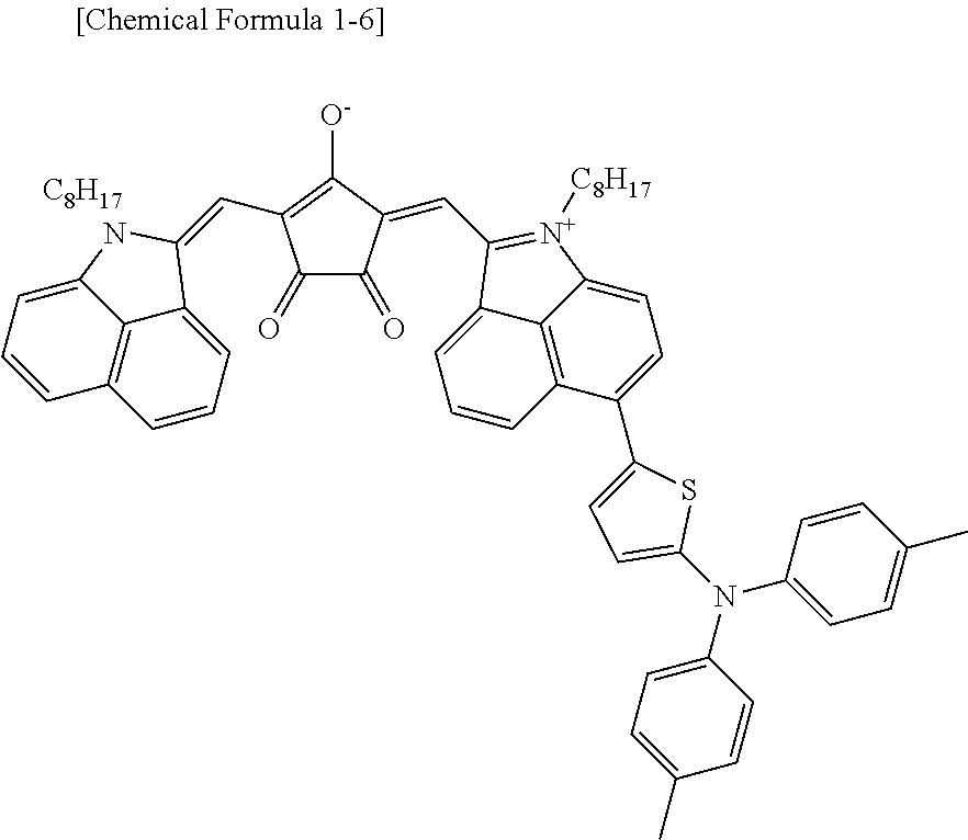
C12=C3C(=CC=C1)NC(=CC1=C([O-])C(=CC4=[N+]([C8H17])C5=CC=C(C6=CC=C(N(C7=CC=C(C)C=C7)C7=CC=C(C)C=C7)S6)C6=C5C4=CC=C6)C(=O)C1=O)C3=CC=C2.[C8H17]
